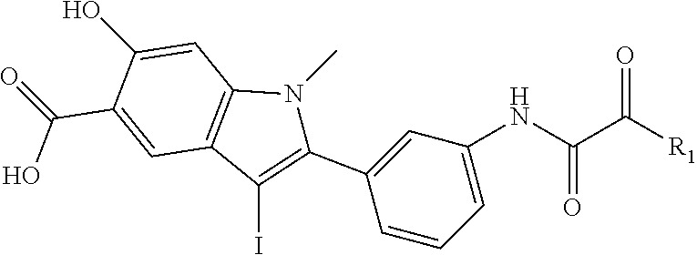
C1(C(O)=O)=CC2=C(C=C1O)N(C)C(C1=CC(NC(C([R1])=O)=O)=CC=C1)=C2I
